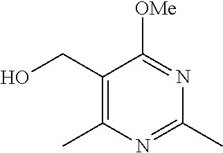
C1(CO)=C(C)N=C(C)N=C1[OMe]
